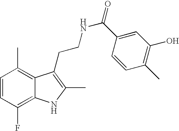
C1=CC(F)=C2C(=C1C)C(CCNC(=O)C1=CC(O)=C(C)C=C1)=C(C)N2
